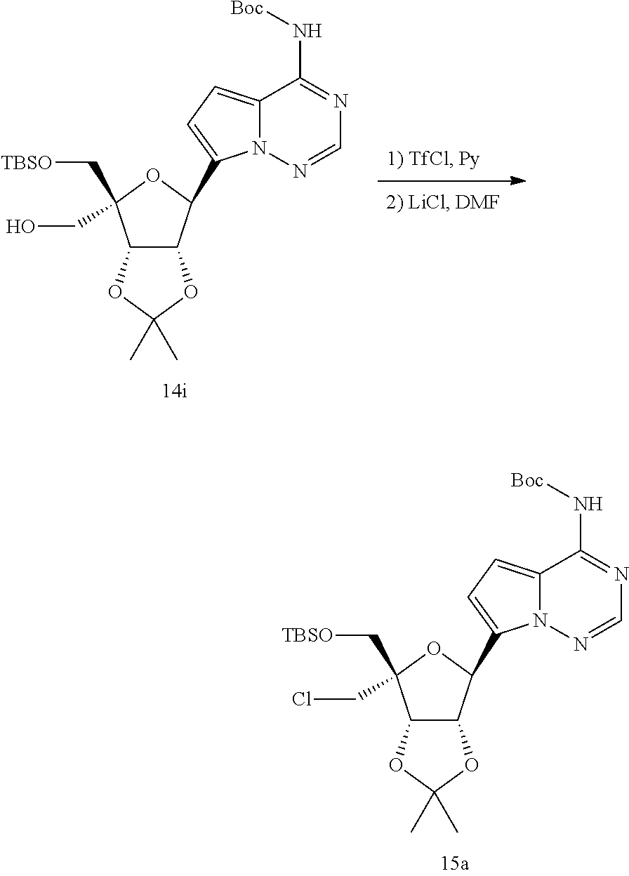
C12C(C(C3=CC=C4N3N=CN=C4N[Boc])OC1(CCl)C[TBSO])OC(C)(C)O2.C12C(C(C3=CC=C4N3N=CN=C4N[Boc])OC1(CO)C[TBSO])OC(C)(C)O2
